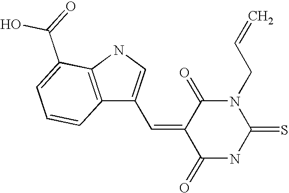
C12=C(NC=C1C=C1C(=O)NC(=S)N(CC=C)C1=O)C(C(O)=O)=CC=C2
